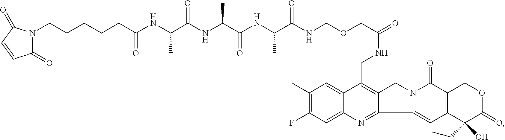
C12=CC(C)=C(F)C=C1N=C1C(=C2CNC(=O)COCNC(C(NC(C(NC(C(NC(CCCCCN2C(=O)C=CC2=O)=O)C)=O)C)=O)C)=O)CN2C1=CC1=C(C2=O)COC(=O)C1(O)CC
